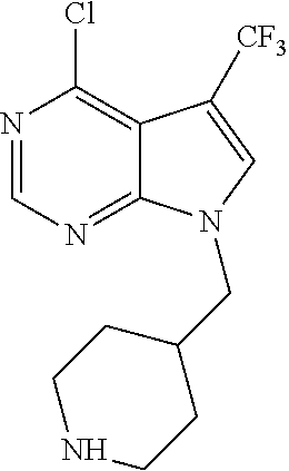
N1=CN=C2C(=C1Cl)C([CF3])=CN2CC1CCNCC1
